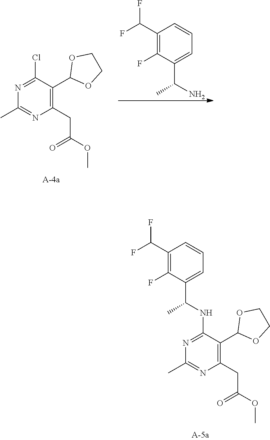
C1(CC(OC)=O)=C(C2OCCO2)C(NC(C2=CC=CC(C(F)F)=C2F)C)=NC(C)=N1.C1(CC(OC)=O)=C(C2OCCO2)C(Cl)=NC(C)=N1.C1(C(F)F)=C(F)C(C(N)C)=CC=C1
